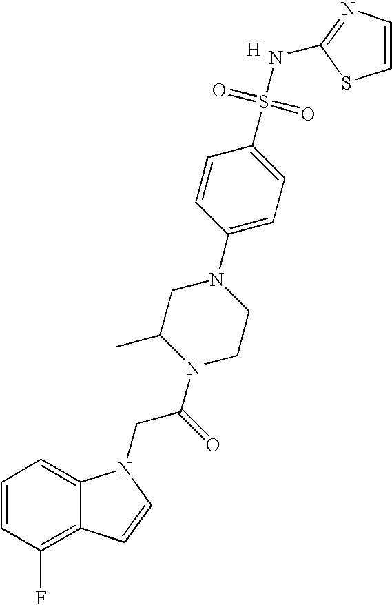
C1=CC(F)=C2C(=C1)N(CC(N1CCN(C3=CC=C(S(=O)(=O)NC4=NC=CS4)C=C3)CC1C)=O)C=C2.[H]
